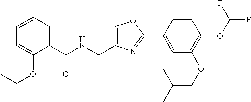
C1=C(CNC(C2=CC=CC=C2OCC)=O)N=C(C2=CC(OCC(C)C)=C(OC(F)F)C=C2)O1
